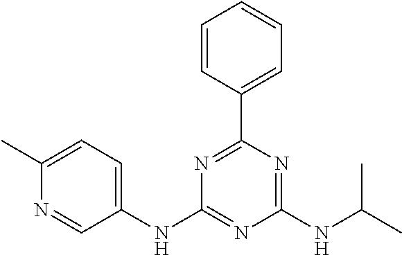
C1(NC2=CC=C(C)N=C2)=NC(NC(C)C)=NC(C2=CC=CC=C2)=N1
